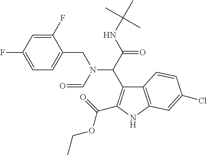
C12=C(NC(C(=O)OCC)=C1C(C(=O)NC(C)(C)C)N(C=O)CC1=CC=C(F)C=C1F)C=C(Cl)C=C2
